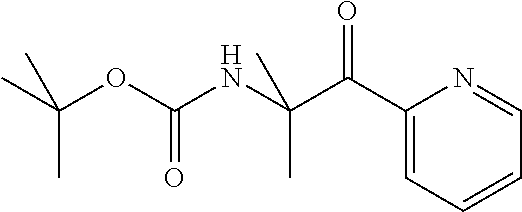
C1(C(C(NC(OC(C)(C)C)=O)(C)C)=O)=CC=CC=N1
